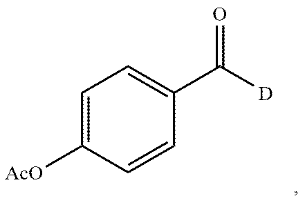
[AcO]C1=CC=C(C([D])=O)C=C1
